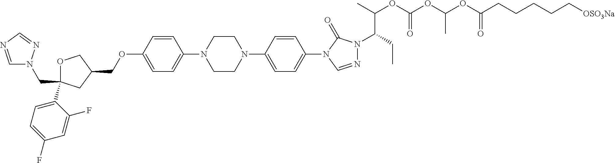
C(C1(C2=CC=C(F)C=C2F)OCC(COC2=CC=C(N3CCN(C4=CC=C(N5C=NN(C(CC)C(OC(OC(OC(CCCCC[OSO3Na])=O)C)=O)C)C5=O)C=C4)CC3)C=C2)C1)N1C=NC=N1
